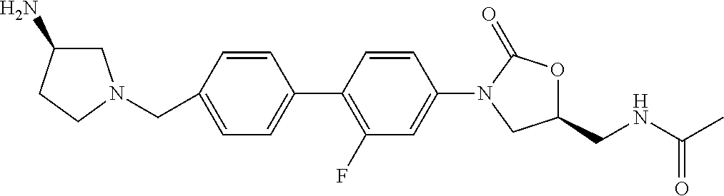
C1=C(C2=C(F)C=C(N3CC(CNC(C)=O)OC3=O)C=C2)C=CC(CN2CC(N)CC2)=C1
